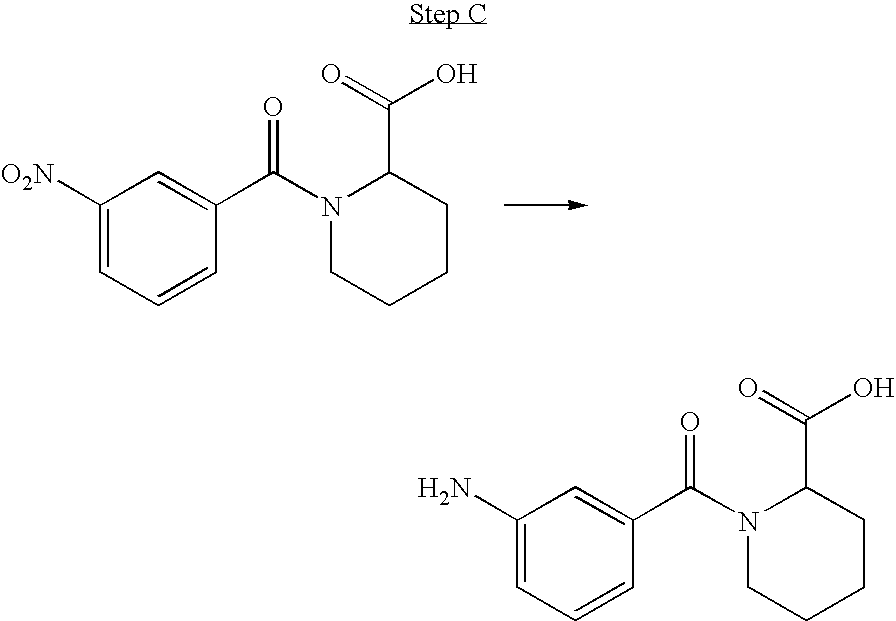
C1([O2N])=CC=CC(C(=O)N2CCCCC2C(=O)O)=C1.C1(N)=CC=CC(C(=O)N2CCCCC2C(=O)O)=C1
